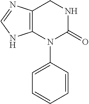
N1C(=O)N(C2=CC=CC=C2)C2=C(C1)N=CN2
